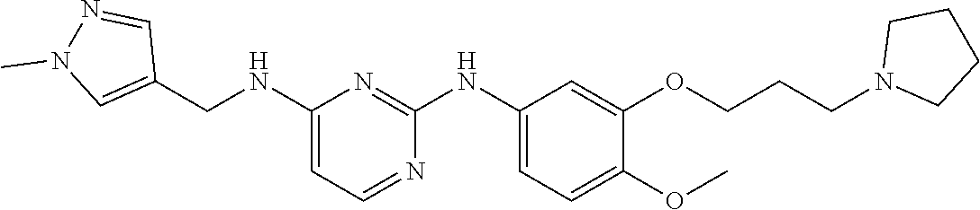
C1(NCC2=CN(C)N=C2)=CC=NC(NC2=CC=C(OC)C(OCCCN3CCCC3)=C2)=N1
